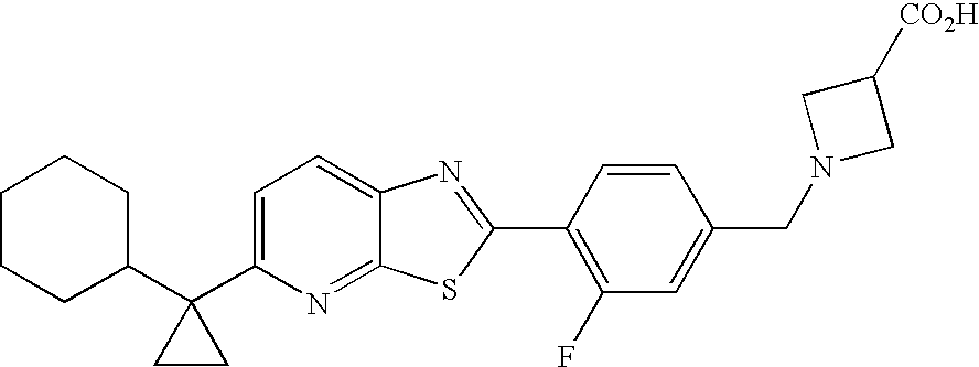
C1CCC(C2(C3=CC=C4C(=N3)SC(C3=C(F)C=C(CN5CC([CO2H])C5)C=C3)=N4)CC2)CC1
